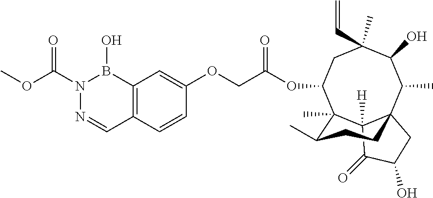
C1=CC2=C(C=C1OCC(=O)OC1CC(C)(C=C)C(O)C(C)C34C([H])(C(=O)C(O)C3)C1(C)C(C)CC4)B(O)N(C(OC)=O)N=C2
